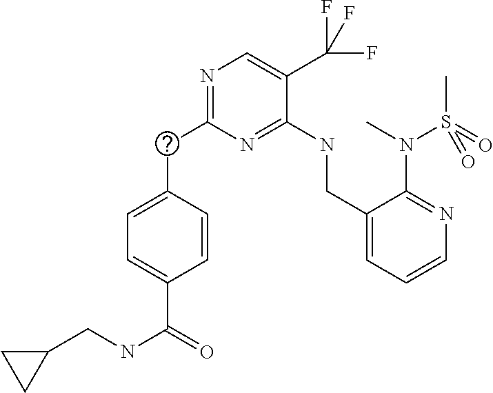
C(C1=NC=C(C(F)(F)F)C(NCC2=CC=CN=C2N(S(=O)(C)=O)C)=N1)C1=CC=C(C(=O)NCC2CC2)C=C1
